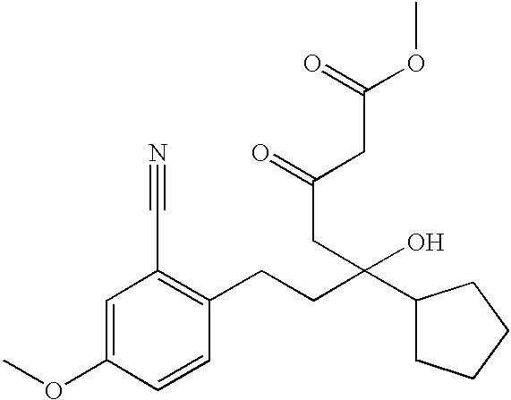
C1=C(OC)C=CC(CCC(C2CCCC2)(O)CC(=O)CC(OC)=O)=C1C#N
